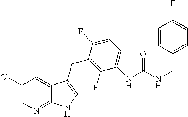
C1(Cl)=CN=C2C(=C1)C(CC1=C(F)C(NC(=O)NCC3=CC=C(F)C=C3)=CC=C1F)=CN2
